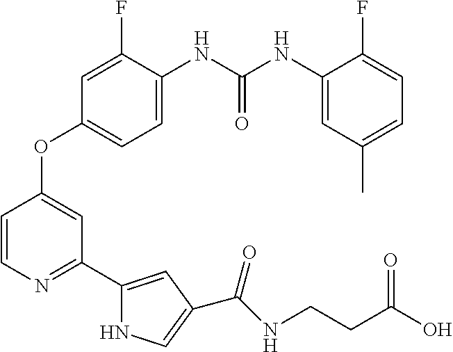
C1=CN=C(C2=CC(C(=O)NCCC(O)=O)=CN2)C=C1OC1=CC=C(NC(NC2=CC(C)=CC=C2F)=O)C(F)=C1
